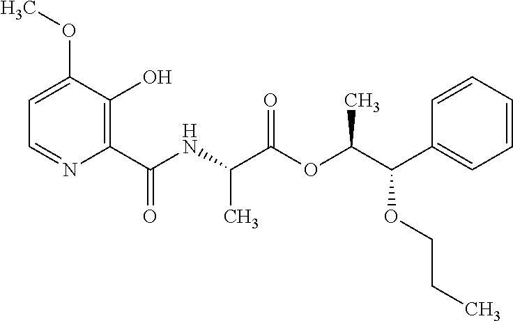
C1=C(OC)C(O)=C(C(NC(C(OC(C(OCCC)C2=CC=CC=C2)C)=O)C)=O)N=C1
